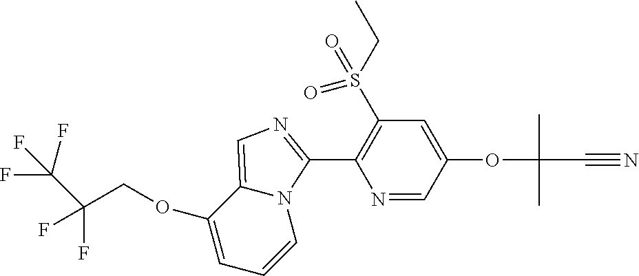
C(COC1=CC=CN2C1=CN=C2C1=C(S(CC)(=O)=O)C=C(OC(C)(C)C#N)C=N1)(F)(F)C(F)(F)F
